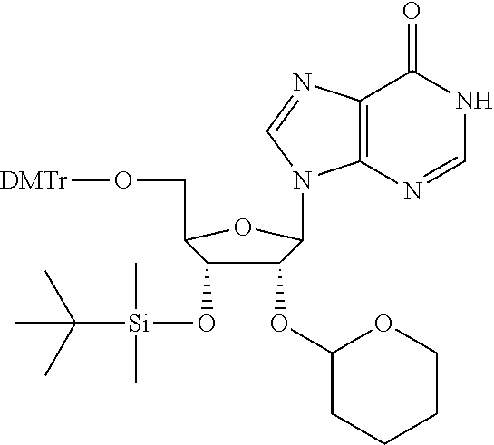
C1(OC2CCCCO2)C(O[Si](C(C)(C)C)(C)C)C(CO[DMTr])OC1N1C2=C(C(=O)NC=N2)N=C1
